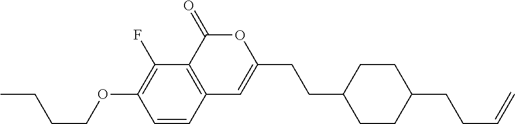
C1=CC2=C(C(F)=C1OCCCC)C(=O)OC(CCC1CCC(CCC=C)CC1)=C2
